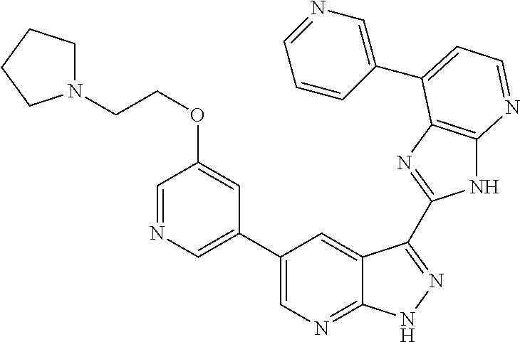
C1(C2=CN=C3C(=C2)C(C2=NC4=C(N2)N=CC=C4C2=CN=CC=C2)=NN3)=CN=CC(OCCN2CCCC2)=C1
